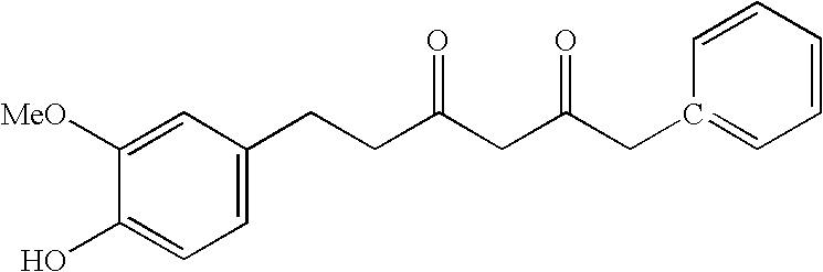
C1=C(CCC(CC(CC2=CC=CC=C2)=O)=O)C=C([MeO])C(O)=C1
